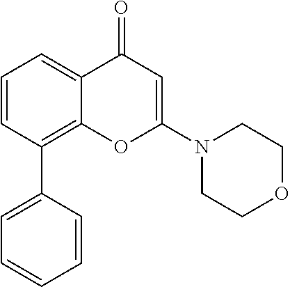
C1=C(C2=C3C(=CC=C2)C(=O)C=C(N2CCOCC2)O3)C=CC=C1
